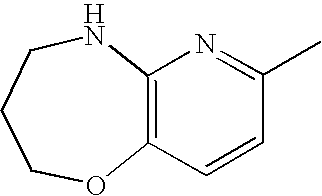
C1COC2=C(NC1)N=C(C)C=C2
